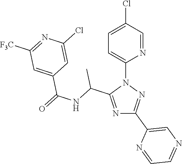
N1=C(C(NC(=O)C2=CC([F3C])=NC(Cl)=C2)C)N(C2=CC=C(Cl)C=N2)N=C1C1=CN=CC=N1
